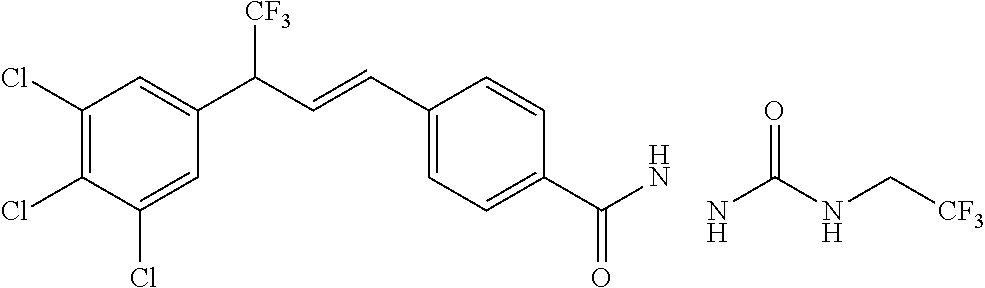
C1(Cl)=C(Cl)C(Cl)=CC(C(C=CC2=CC=C(C(N)=O)C=C2)[CF3])=C1.NC(NC[CF3])=O
